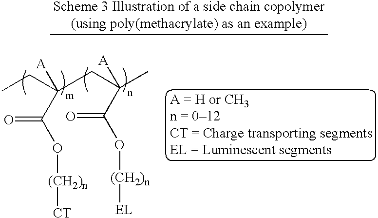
CCC(C(O[(CH2)n][CT])=O)([A])CC(C)(C(O[(CH2)n][EL])=O)[A]
